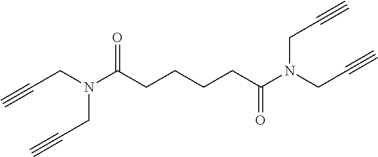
C(CN(C(CCCCC(N(CC#C)CC#C)=O)=O)CC#C)#C
